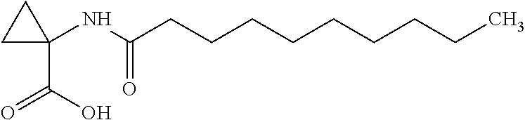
C1(C(O)=O)(NC(CCCCCCCCC)=O)CC1
